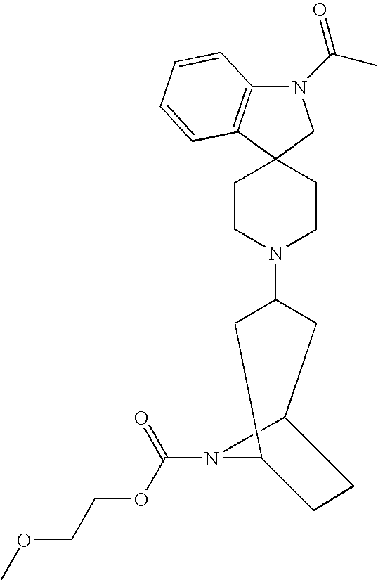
C1CN(C2CC3CCC(C2)N3C(=O)OCCOC)CCC12C1=C(N(C(C)=O)C2)C=CC=C1
